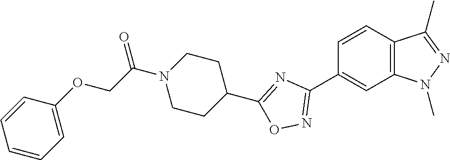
C1=CC2=C(C=C1C1=NOC(C3CCN(C(COC4=CC=CC=C4)=O)CC3)=N1)N(C)N=C2C
